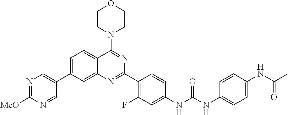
N1=C([MeO])N=CC(C2=CC=C3C(=C2)N=C(C2=C(F)C=C(NC(NC4=CC=C(NC(C)=O)C=C4)=O)C=C2)N=C3N2CCOCC2)=C1
